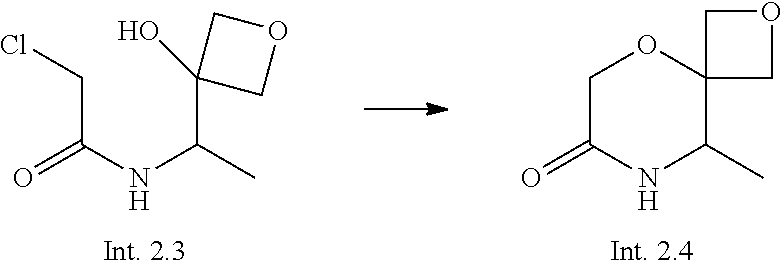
O=C(NC(C)C1(O)COC1)CCl.O=C1NC(C)C2(OC1)COC2
